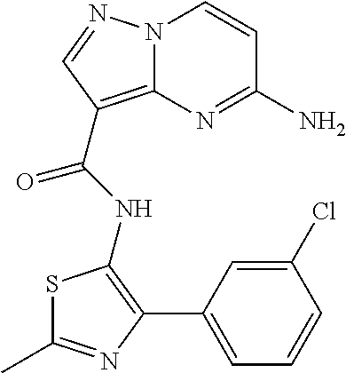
NC1=NC2=C(C(=O)NC3=C(C4=CC=CC(Cl)=C4)N=C(C)S3)C=NN2C=C1
